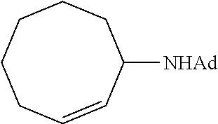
C1CCC=CC([NHAd])CC1
